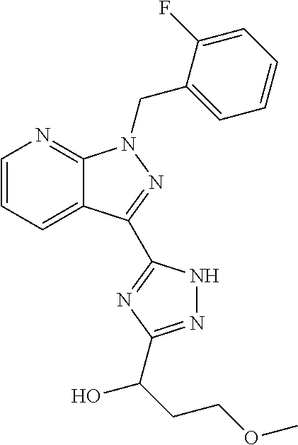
C1=CC=C2C(=N1)N(CC1=CC=CC=C1F)N=C2C1=NC(C(CCOC)O)=NN1
